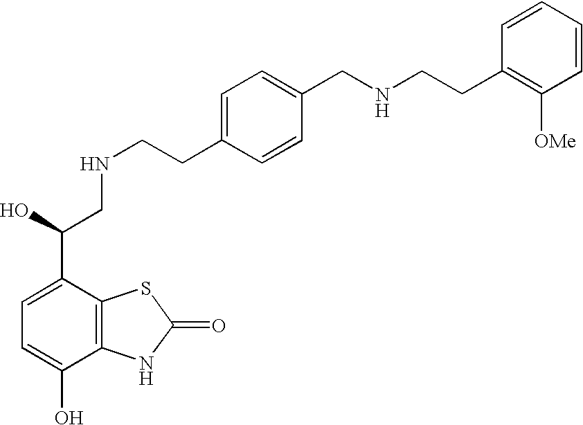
C1=C(C(O)CNCCC2=CC=C(CNCCC3=C([OMe])C=CC=C3)C=C2)C2=C(C(O)=C1)NC(=O)S2
